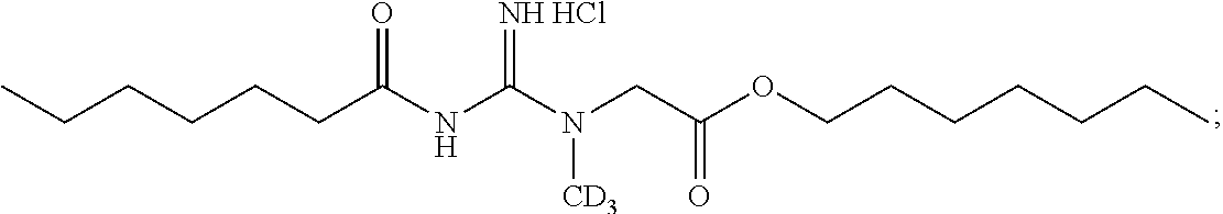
CCCCCCC(NC(N(CC(OCCCCCCC)=O)[CD3])=[NH HCl])=O
